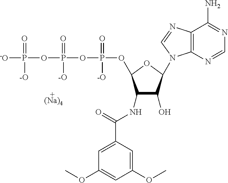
C12=C(N=CN=C1N)N(C1C(O)C(NC(C3=CC(OC)=CC(OC)=C3)=O)C(OP(OP(OP([-O])([-O])=O)(=O)[-O])(=O)[-O])O1)C=N2.[(Na)4]
